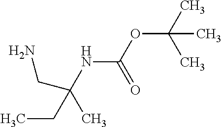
O(C(C)(C)C)C(NC(CC)(C)CN)=O
